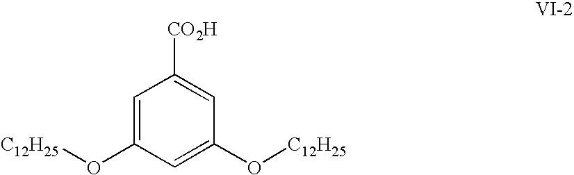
C1=C(O[C12H25])C=C(O[C12H25])C=C1[CO2H]
